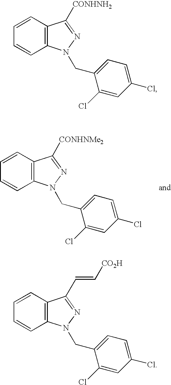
C1=CC2=C(C=C1)N(CC1=CC=C(Cl)C=C1Cl)N=C2[CONHNMe2].C1=CC2=C(C=C1)N(CC1=CC=C(Cl)C=C1Cl)N=C2[CONHNH2].C1=CC2=C(C=C1)N(CC1=CC=C(Cl)C=C1Cl)N=C2C=C[CO2H]
